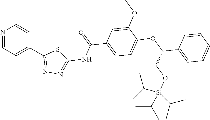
N1=CC=C(C2=NN=C(NC(C3=CC=C(OC(C4=CC=CC=C4)CO[Si](C(C)C)(C(C)C)C(C)C)C(OC)=C3)=O)S2)C=C1
